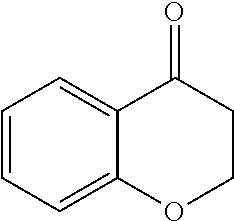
C1=CC=C2C(=C1)C(=O)CCO2
